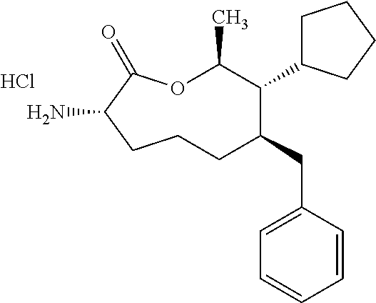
Cl.O1C(C)C(C2CCCC2)C(CC2=CC=CC=C2)CCCC(N)C1=O
